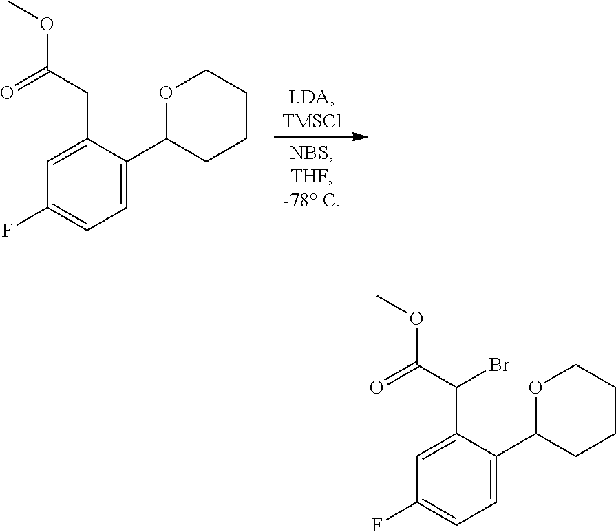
C1(F)=CC=C(C2OCCCC2)C(CC(OC)=O)=C1.C1(F)=CC=C(C2OCCCC2)C(C(C(OC)=O)Br)=C1
